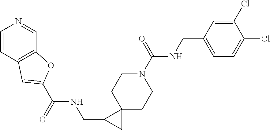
C1=CC2=C(C=N1)OC(C(NCC1CC13CCN(C(NCC1=CC=C(Cl)C(Cl)=C1)=O)CC3)=O)=C2
